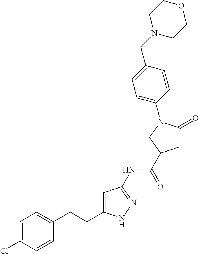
C1=C(Cl)C=CC(CCC2=CC(NC(=O)C3CC(=O)N(C4=CC=C(CN5CCOCC5)C=C4)C3)=NN2)=C1
